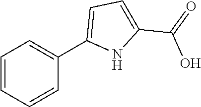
C1=CC=CC(C2=CC=C(C(=O)O)N2)=C1
